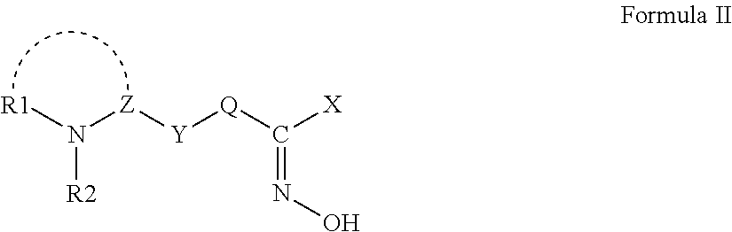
[R1]N([Z][Y][Q]C([X])=NO)[R2]
